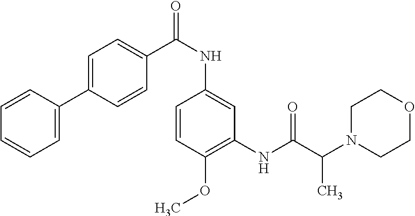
C1=C(C2=CC=C(C(NC3=CC(NC(C(N4CCOCC4)C)=O)=C(OC)C=C3)=O)C=C2)C=CC=C1
